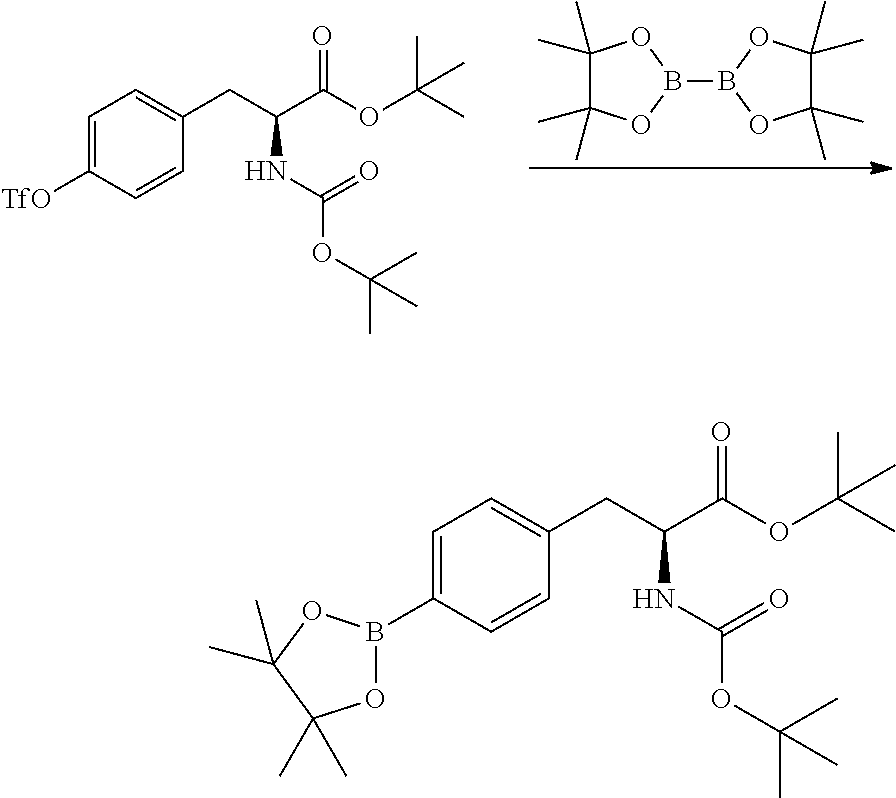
C1=C([TfO])C=CC(CC(C(OC(C)(C)C)=O)NC(OC(C)(C)C)=O)=C1.C1(C)(C)C(C)(C)OB(B2OC(C)(C)C(C)(C)O2)O1.C1=C(B2OC(C)(C)C(C)(C)O2)C=CC(CC(C(OC(C)(C)C)=O)NC(OC(C)(C)C)=O)=C1
